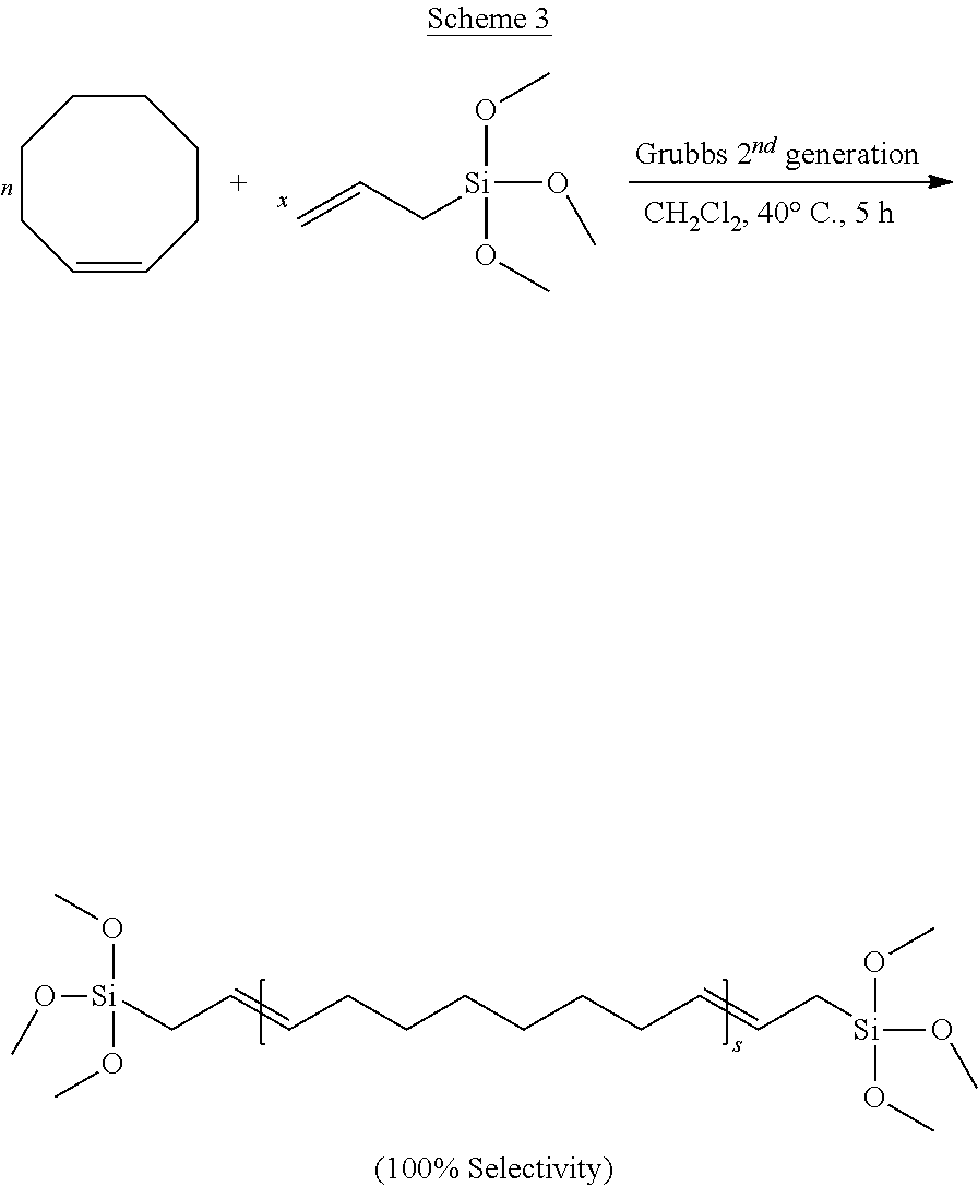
C1=CCCCCCC1.[Si](OC)(OC)(OC)CC=C.C(=CCCCCCCC=CC[Si](OC)(OC)OC)C[Si](OC)(OC)OC
